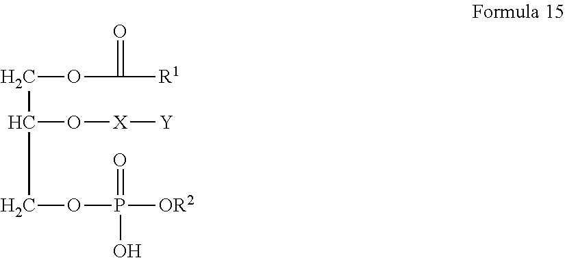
C(OC(=O)[R1])C(COP(O)([OR2])=O)O[X][Y]
